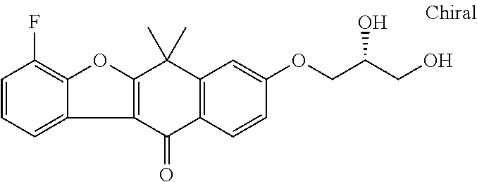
C1=CC=C2C(=C1F)OC1=C2C(=O)C2=C(C1(C)C)C=C(OCC(CO)O)C=C2
